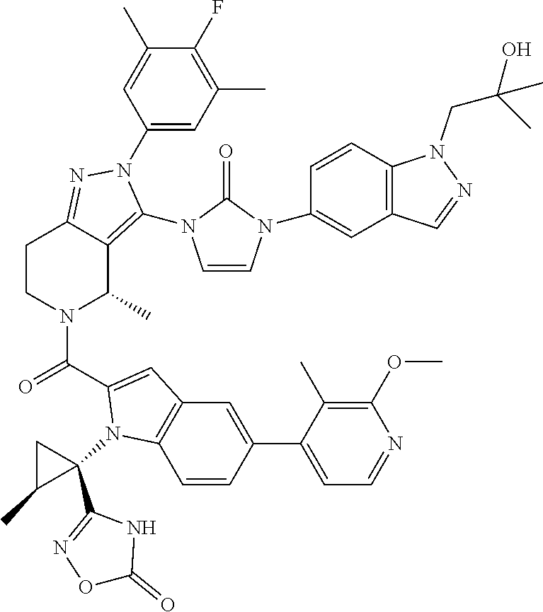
C1(F)=C(C)C=C(N2C(N3C=CN(C4=CC5=C(C=C4)N(CC(O)(C)C)N=C5)C3=O)=C3C(C)N(C(=O)C4=CC5=C(C=CC(C6=CC=NC(OC)=C6C)=C5)N4C4(C5=NOC(=O)N5)CC4C)CCC3=N2)C=C1C
